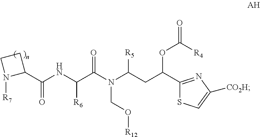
C(NC(C(N(C(CC(OC(=O)[R4])C1=NC([CO2H])=CS1)[R5])CO[R12])=O)[R6])(C1CCN1[R7])=O
